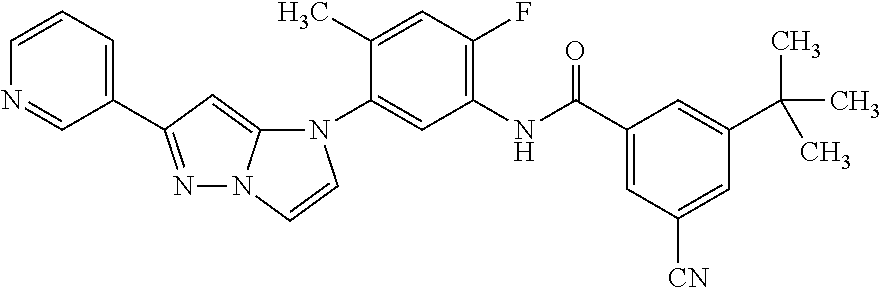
N1=C(C2=CC=CN=C2)C=C2N1C=CN2C1=CC(NC(C2=CC([CN])=CC(C(C)(C)C)=C2)=O)=C(F)C=C1C
